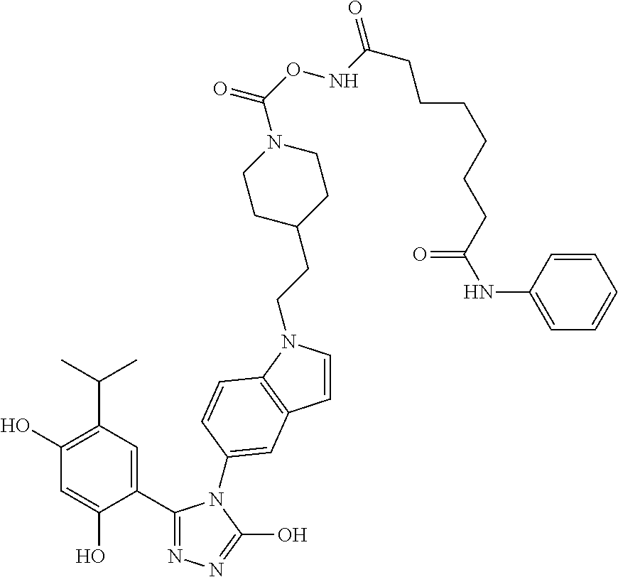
C1(C2=NN=C(O)N2C2=CC3=C(N(CCC4CCN(C(ONC(CCCCCCC(NC5=CC=CC=C5)=O)=O)=O)CC4)C=C3)C=C2)=CC(C(C)C)=C(O)C=C1O
